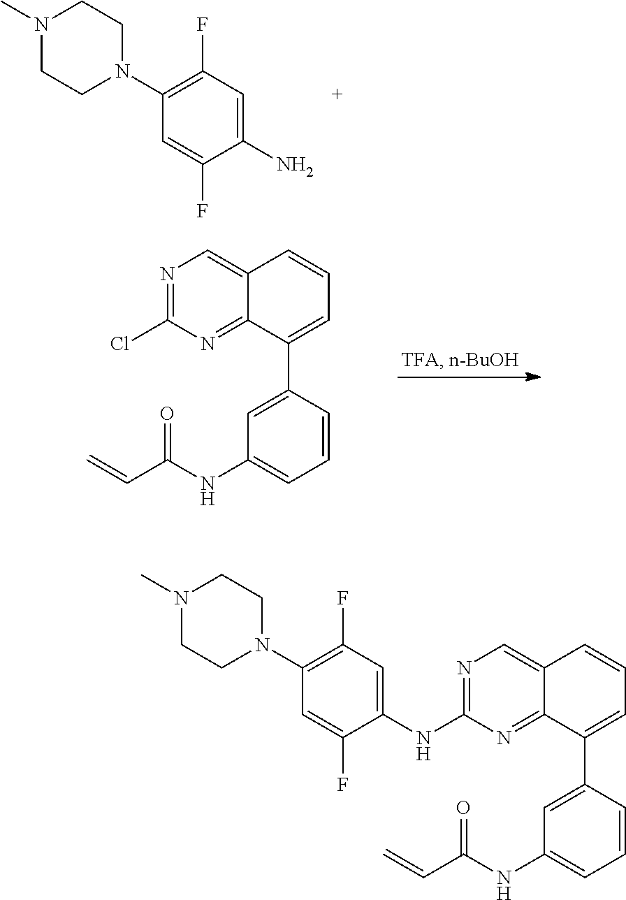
N1(C)CCN(C2=C(F)C=C(N)C(F)=C2)CC1.C12=CN=C(Cl)N=C1C(C1=CC(NC(C=C)=O)=CC=C1)=CC=C2.C12=CN=C(NC3=CC(F)=C(N4CCN(C)CC4)C=C3F)N=C1C(C1=CC(NC(C=C)=O)=CC=C1)=CC=C2
